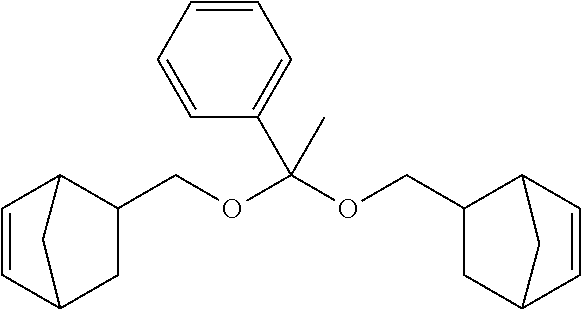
C1C(COC(OCC2C3C=CC(C3)C2)(C2=CC=CC=C2)C)C2C=CC1C2
